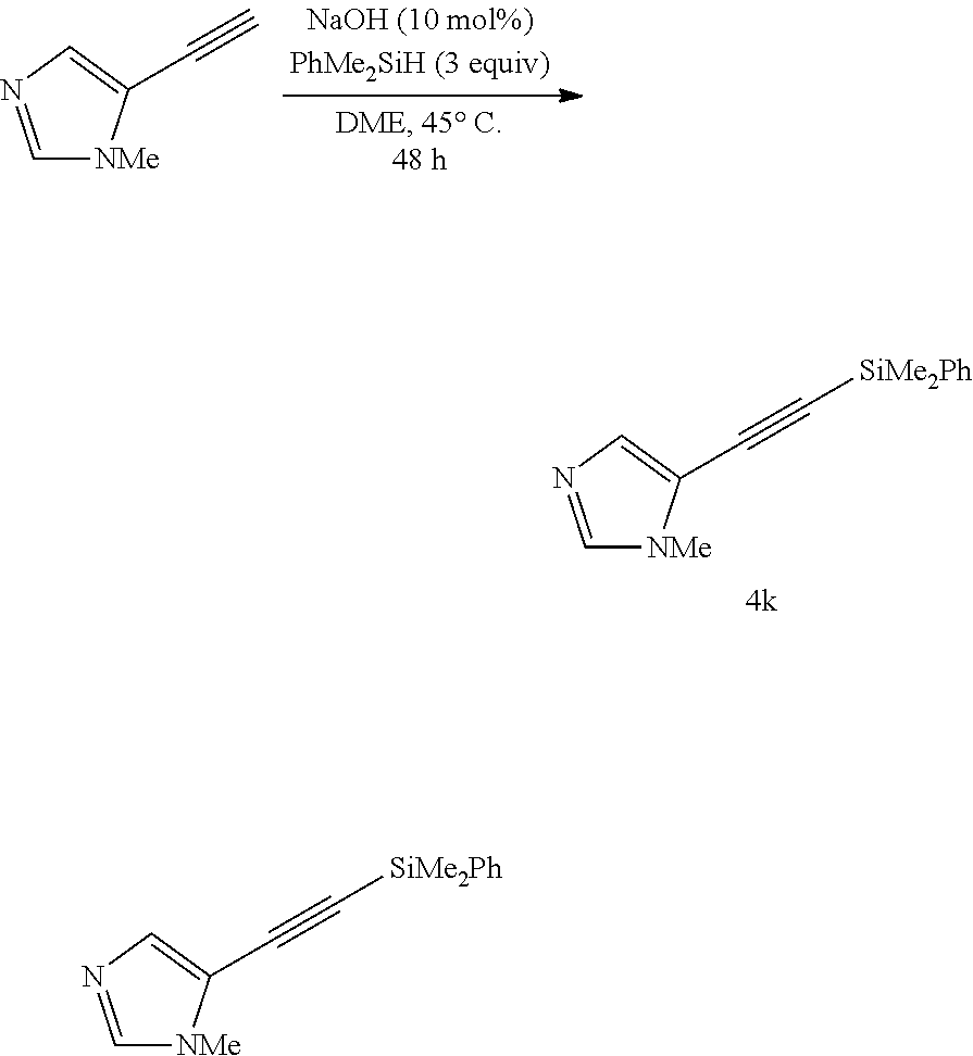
C1=NC=C(C#C[SiMe2Ph])[NMe]1.C1=NC=C(C#C)[NMe]1.C1=NC=C(C#C[SiMe2Ph])[NMe]1
